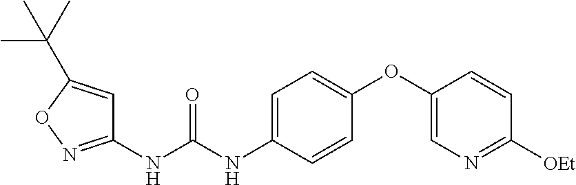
C1(NC(NC2=CC=C(OC3=CN=C([OEt])C=C3)C=C2)=O)=NOC(C(C)(C)C)=C1
